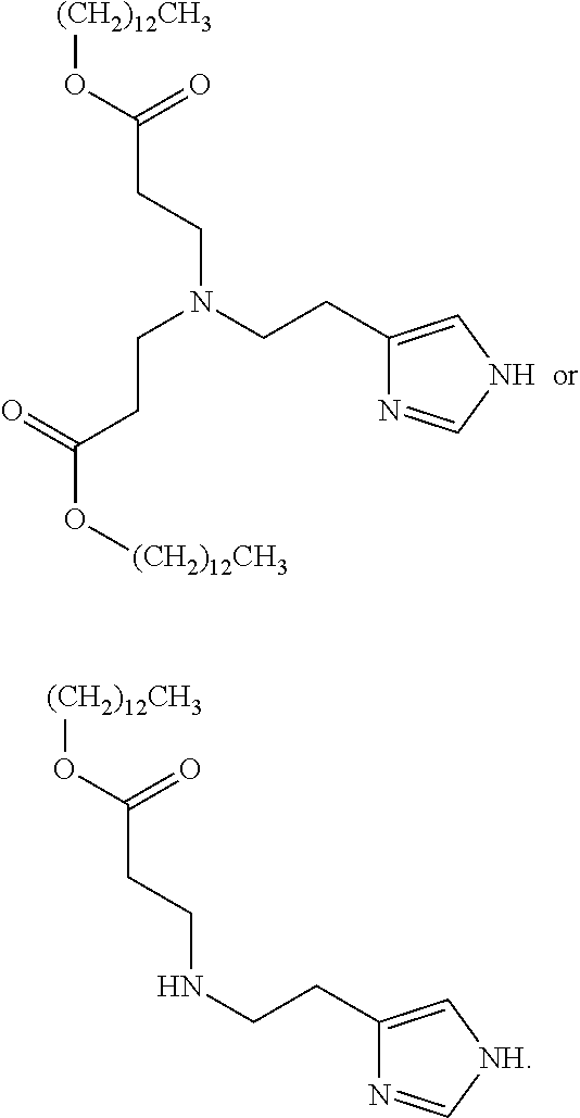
[(CH2)12CH3]OC(CCN(CCC1=CNC=N1)CCC(O[(CH2)12CH3])=O)=O.[(CH2)12CH3]OC(CCNCCC1=C[NH]C=N1)=O
